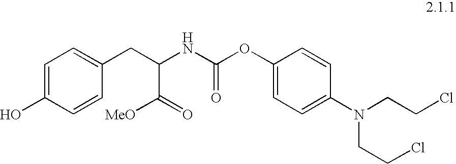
C1(OC(NC(CC2=CC=C(O)C=C2)C([MeO])=O)=O)=CC=C(N(CCCl)CCCl)C=C1
